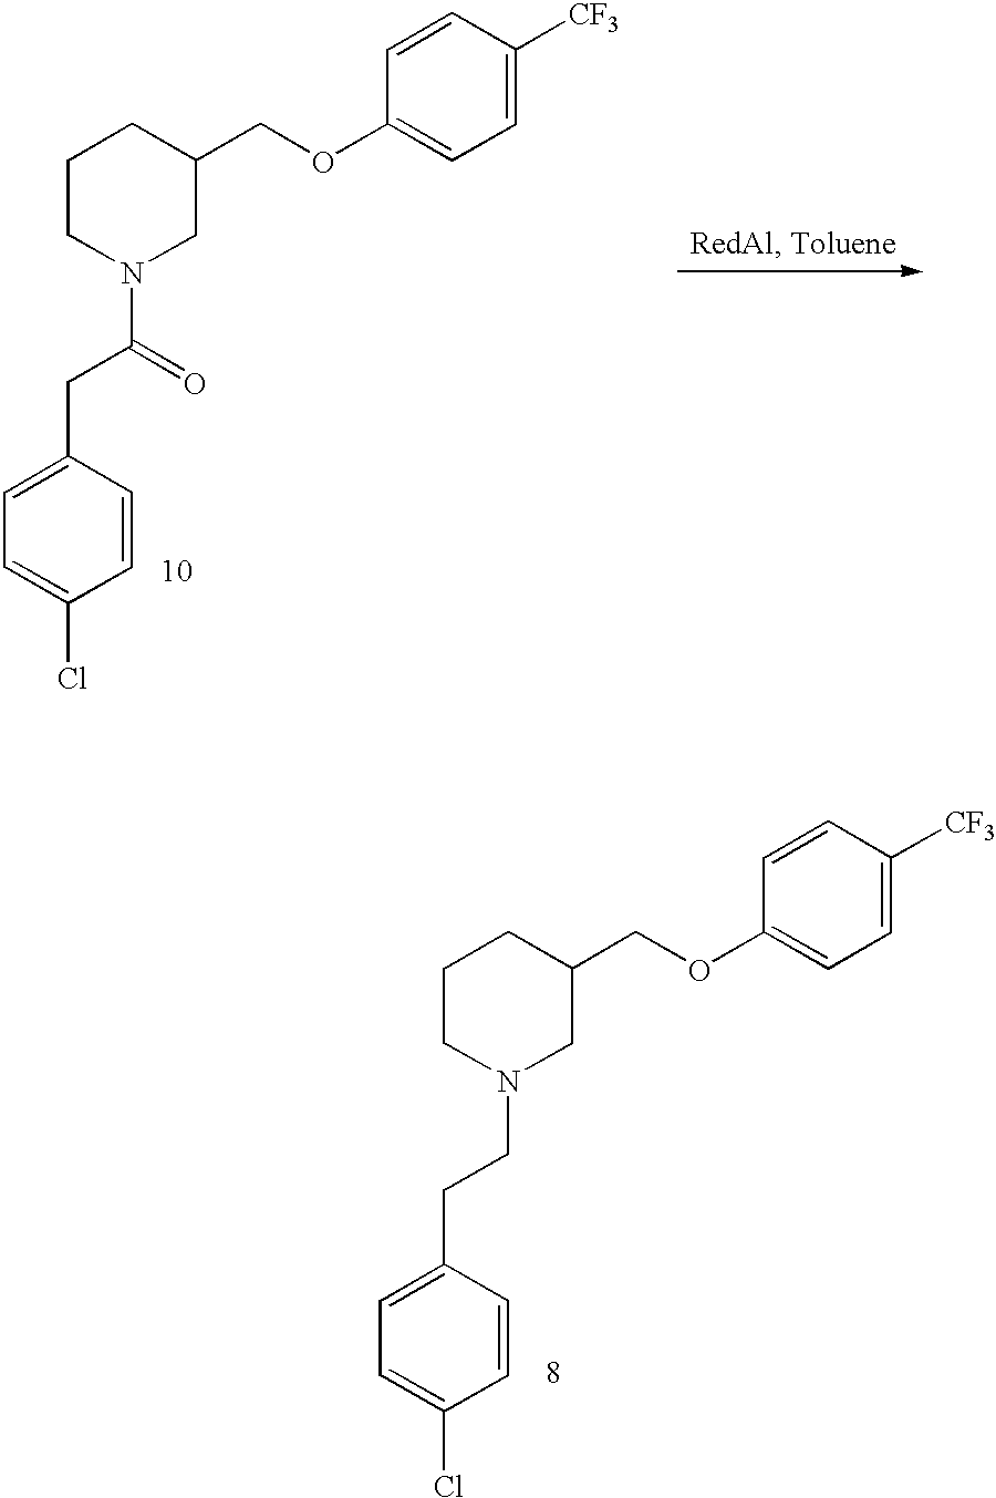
C1=C(CC(=O)N2CC(COC3=CC=C([CF3])C=C3)CCC2)C=CC(Cl)=C1.C1=C(CCN2CC(COC3=CC=C([CF3])C=C3)CCC2)C=CC(Cl)=C1
